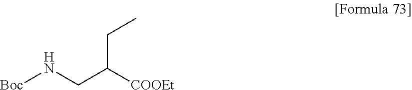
[Boc]NCC([COOEt])CC
